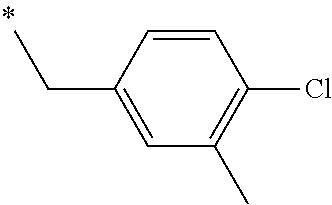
C1=CC(CC)=CC(C)=C1Cl
